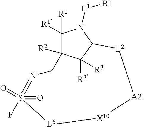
C1([R1])([R1])C2([R2])C([R3])([R3])C(N1[L1][B1])[L2][A2][X10][L6]S(=O)(=O)(F)=NC2
